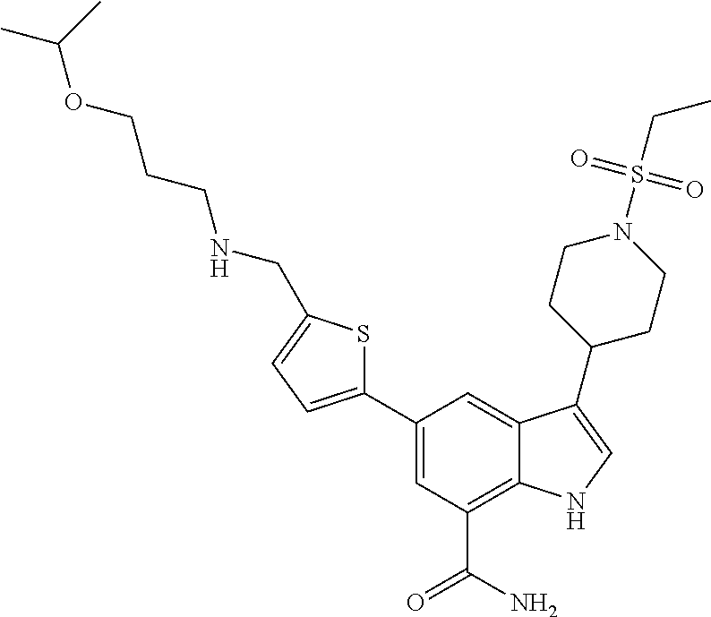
C1(C2=CC(C(N)=O)=C3C(=C2)C(C2CCN(S(CC)(=O)=O)CC2)=CN3)=CC=C(CNCCCOC(C)C)S1
